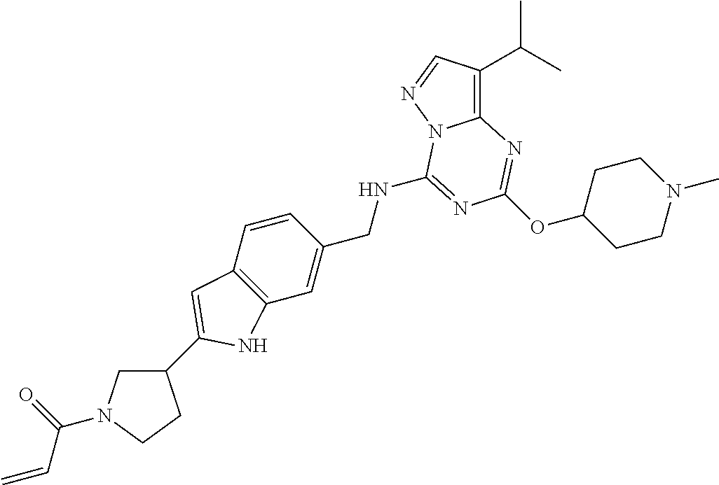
C(NC1=NC(OC2CCN(C)CC2)=NC2=C(C(C)C)C=NN21)C1=CC2=C(C=C1)C=C(C1CN(C(C=C)=O)CC1)N2
